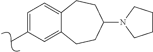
C12=CC(C)=CC=C1CCC(N1CCCC1)CC2
